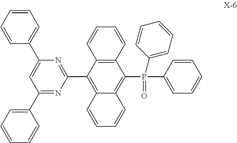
C12=C(C(C3=NC(C4=CC=CC=C4)=CC(C4=CC=CC=C4)=N3)=C3C(=C1P(C1=CC=CC=C1)(=O)C1=CC=CC=C1)C=CC=C3)C=CC=C2
